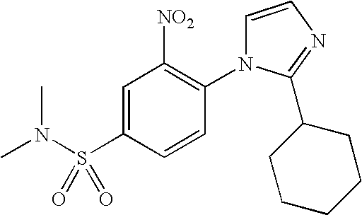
C1=C(S(N(C)C)(=O)=O)C=CC(N2C=CN=C2C2CCCCC2)=C1[NO2]
